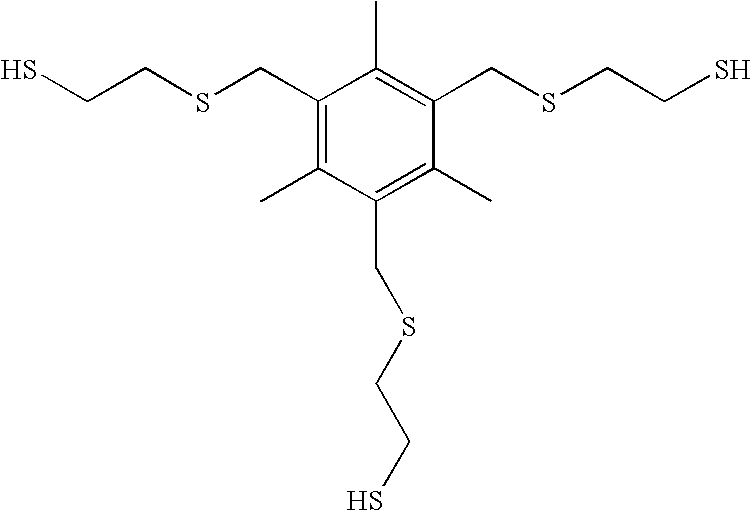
SCCSCC1=C(C)C(CSCCS)=C(C)C(CSCCS)=C1C
